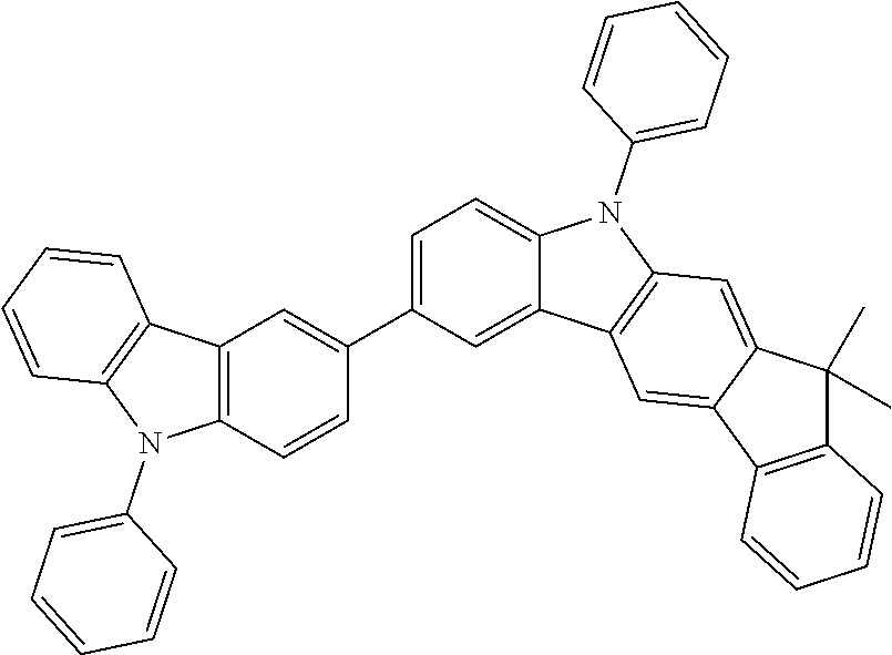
C12=C(C=CC(C3=CC=C4C(=C3)C3=C(N4C4=CC=CC=C4)C=C4C(=C3)C3=C(C4(C)C)C=CC=C3)=C1)N(C1=CC=CC=C1)C1=C2C=CC=C1
